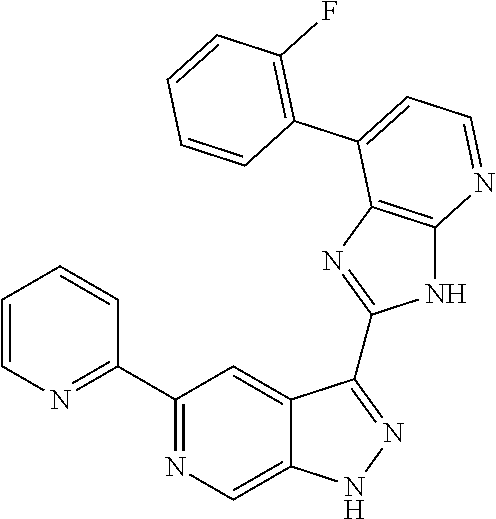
C1(C2=NC=C3C(=C2)C(C2=NC4=C(N2)N=CC=C4C2=C(F)C=CC=C2)=NN3)=NC=CC=C1
